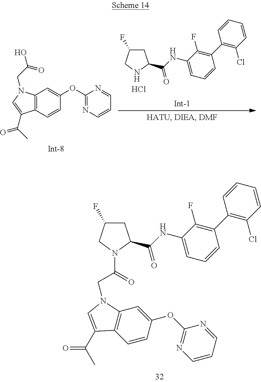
C1(F)CC(C(NC2=CC=CC(C3=C(Cl)C=CC=C3)=C2F)=O)N(C(=O)CN2C3=C(C=CC(OC4=NC=CC=N4)=C3)C(C(C)=O)=C2)C1.[Int-8].C12=C(C=CC(OC3=NC=CC=N3)=C1)C(C(C)=O)=CN2CC(O)=O.Cl.C1(F)CC(C(NC2=CC=CC(C3=C(Cl)C=CC=C3)=C2F)=O)NC1
